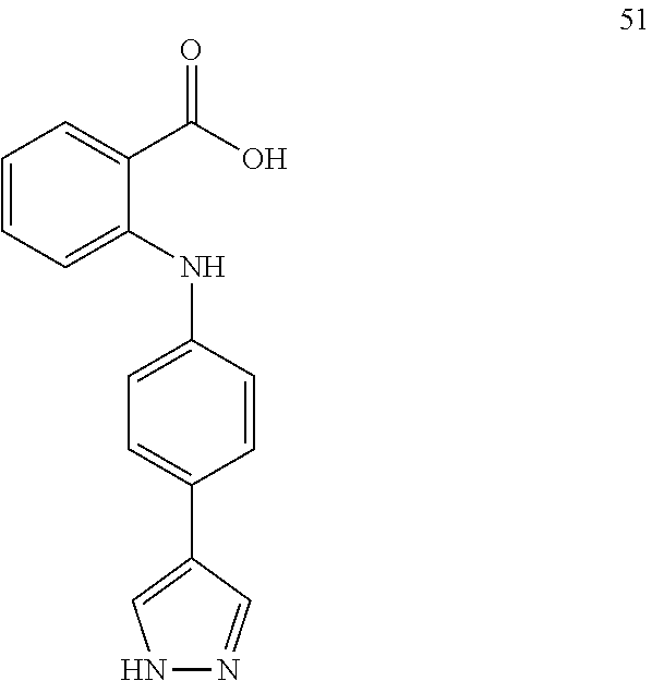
C1=CC=C(NC2=CC=C(C3=CNN=C3)C=C2)C(C(O)=O)=C1
